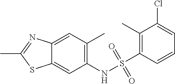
C1(NS(C2=C(C)C(Cl)=CC=C2)(=O)=O)=C(C)C=C2C(=C1)SC(C)=N2
